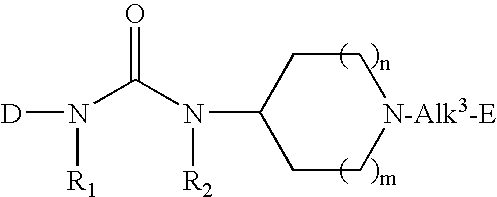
[D]N([R1])C(N([R2])C1CC[N-Alk3-E]CC1)=O
